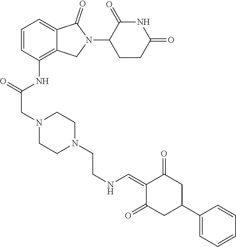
C1=CC(NC(=O)CN2CCN(CCNC=C3C(=O)CC(C4=CC=CC=C4)CC3=O)CC2)=C2C(=C1)C(=O)N(C1CCC(=O)NC1=O)C2
